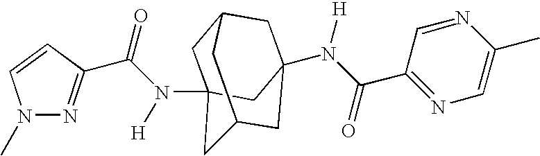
C1C2(N(C(=O)C3=NN(C)C=C3)[H])CC3CC(N(C(C4=NC=C(C)N=C4)=O)[H])(CC1C3)C2
